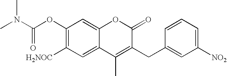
C1(OC(N(C)C)=O)=C([H2NOC])C=C2C(=C1)OC(=O)C(CC1=CC([NO2])=CC=C1)=C2C
